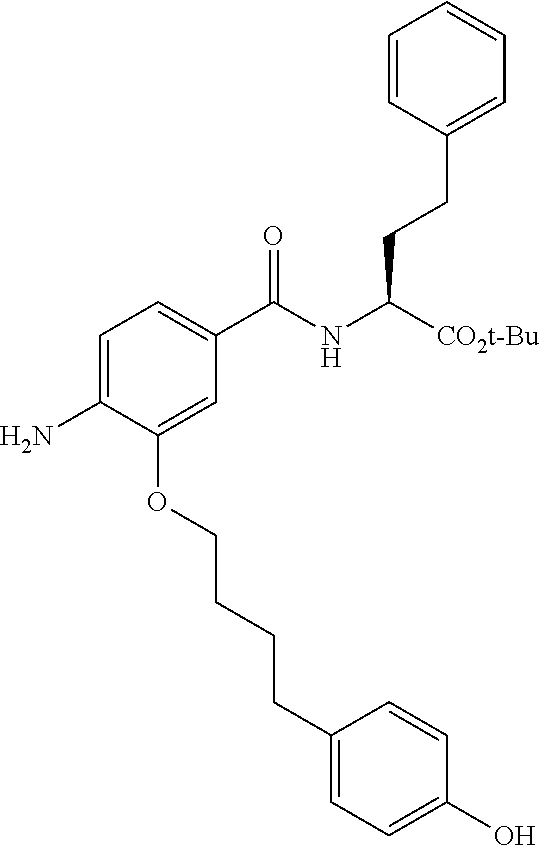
C1=CC(CCC([CO2t-Bu])NC(C2=CC=C(N)C(OCCCCC3=CC=C(O)C=C3)=C2)=O)=CC=C1
